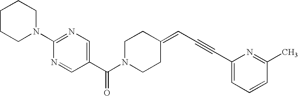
C1(N2CCCCC2)=NC=C(C(N2CCC(=CC#CC3=CC=CC(C)=N3)CC2)=O)C=N1
